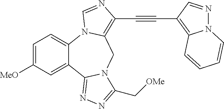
C1=C([MeO])C=C2C(=C1)N1C(=C(C#CC3=C4N(N=C3)C=CC=C4)N=C1)CN1C2=NN=C1C[OMe]
